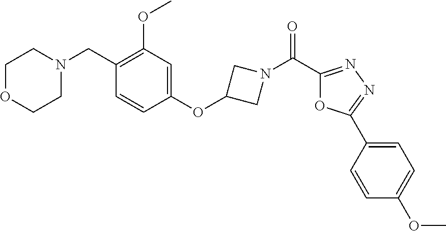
C1(C(N2CC(OC3=CC(OC)=C(CN4CCOCC4)C=C3)C2)=O)=NN=C(C2=CC=C(OC)C=C2)O1
